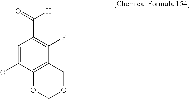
C1=C(OC)C2=C(C(F)=C1C([H])=O)COCO2
